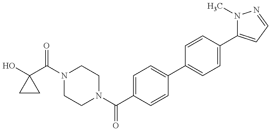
OC1(C(N2CCN(C(C3=CC=C(C4=CC=C(C5=CC=NN5C)C=C4)C=C3)=O)CC2)=O)CC1
